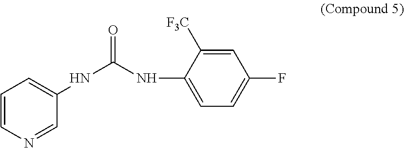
C1=CN=CC(NC(NC2=CC=C(F)C=C2[F3C])=O)=C1
